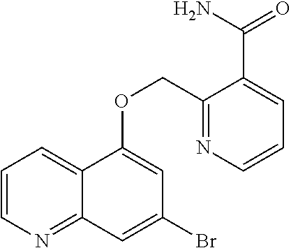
C1=CN=C2C(=C1)C(OCC1=NC=CC=C1C(=O)N)=CC(Br)=C2
